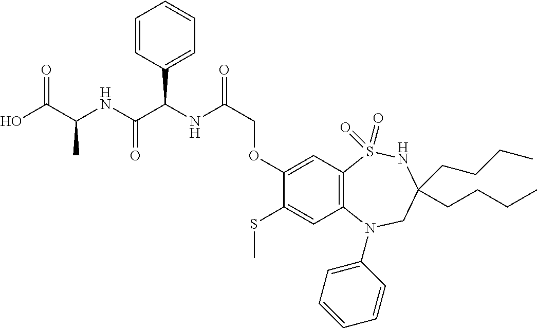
OC(C(NC(C(NC(COC1=CC2=C(C=C1SC)N(C1=CC=CC=C1)CC(CCCC)(CCCC)NS2(=O)=O)=O)C1=CC=CC=C1)=O)C)=O
